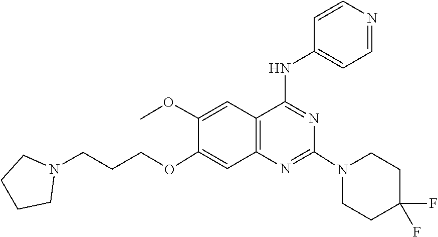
C1CC(F)(F)CCN1C1=NC2=C(C=C(OC)C(OCCCN3CCCC3)=C2)C(NC2=CC=NC=C2)=N1
